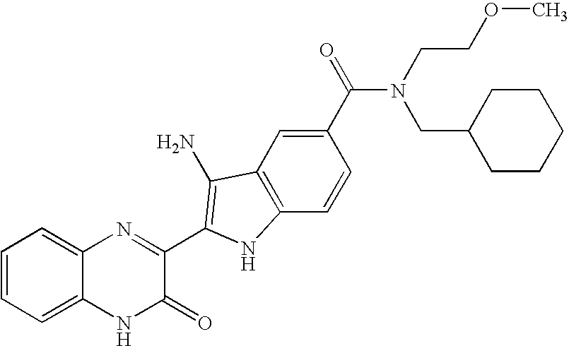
C1=C2C(=CC=C1)N=C(C1=C(N)C3=C(C=CC(C(N(CCOC)CC4CCCCC4)=O)=C3)N1)C(=O)N2
